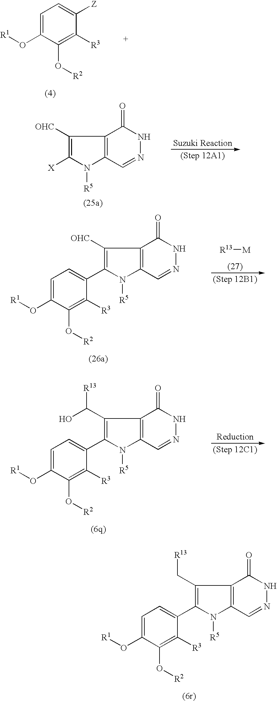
C1=C(O[R1])C(O[R2])=C([R3])C([Z])=C1.C1([OHC])=C([X])N([R5])C2=C1C(=O)NN=C2.C1=C(O[R1])C(O[R2])=C([R3])C(C2=C([OHC])C3=C(N2[R5])C=NNC3=O)=C1.[R13][M].C1=C(O[R1])C(O[R2])=C([R3])C(C2=C(C(O)[R13])C3=C(N2[R5])C=NNC3=O)=C1.C1=C(O[R1])C(O[R2])=C([R3])C(C2=C(C[R13])C3=C(N2[R5])C=NNC3=O)=C1
